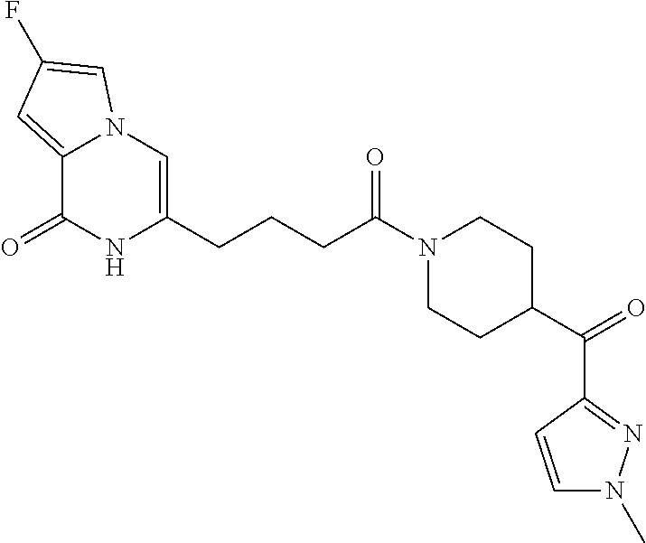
C12=CC(F)=CN1C=C(CCCC(N1CCC(C(C3=NN(C)C=C3)=O)CC1)=O)NC2=O
